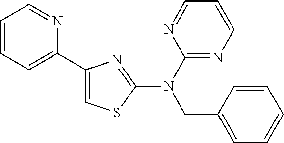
C1=CC=C(C2=CSC(N(C3=NC=CC=N3)CC3=CC=CC=C3)=N2)N=C1
